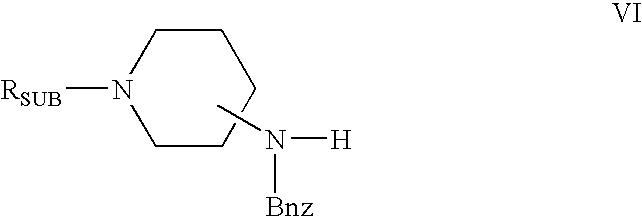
C1N([RSUB])CCCC1.CN([Bnz])[H]
